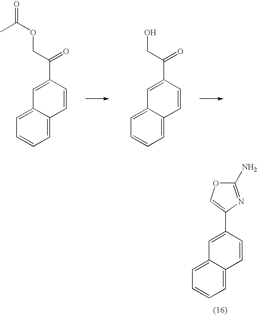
C1=C2C(=CC=C1)C=CC(C(COC(=O)C)=O)=C2.C1=C2C(=CC=C1)C=CC(C(CO)=O)=C2.C1=C2C(=CC=C1)C=CC(C1=COC(N)=N1)=C2
